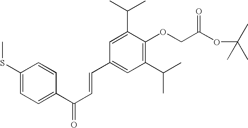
C1(SC)=CC=C(C(C=CC2=CC(C(C)C)=C(OCC(OC(C)(C)C)=O)C(C(C)C)=C2)=O)C=C1
